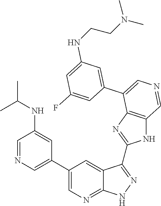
C1=C(C2=CN=CC3=C2N=C(C2=NNC4=NC=C(C5=CN=CC(NC(C)C)=C5)C=C42)N3)C=C(F)C=C1NCCN(C)C
